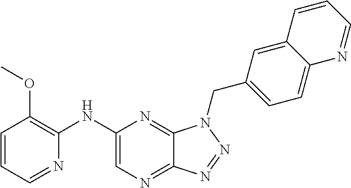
C1(NC2=C(OC)C=CC=N2)=CN=C2C(=N1)N(CC1=CC=C3C(=C1)C=CC=N3)N=N2
